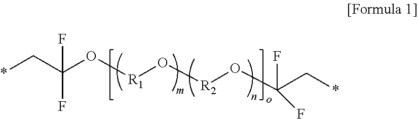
*CC(F)(F)O[R1]O[R2]OC(C*)(F)F
